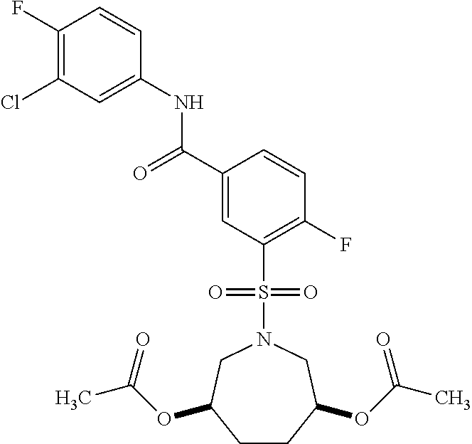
C1(F)=C(Cl)C=C(NC(C2=CC(S(N3CC(OC(C)=O)CCC(OC(C)=O)C3)(=O)=O)=C(F)C=C2)=O)C=C1
